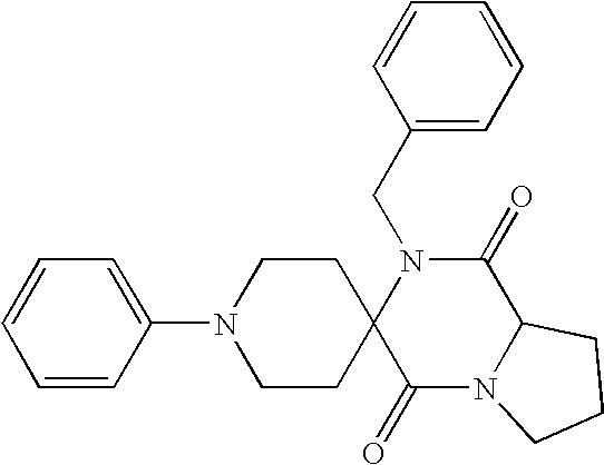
C(N1C2(C(=O)N3C(C1=O)CCC3)CCN(C1=CC=CC=C1)CC2)C1=CC=CC=C1
